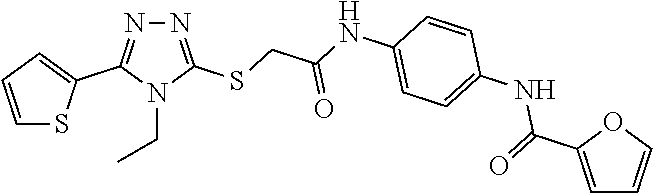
N1=C(SCC(NC2=CC=C(NC(=O)C3=CC=CO3)C=C2)=O)N(CC)C(C2=CC=CS2)=N1
